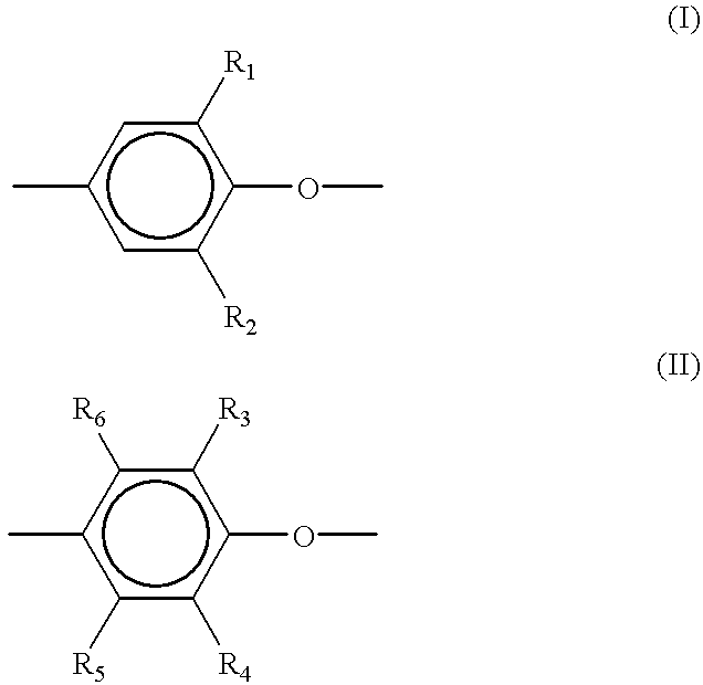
c1c(C)cc([R2])c(OC)c1[R1].c1([R6])c(C)c([R5])c([R4])c(OC)c1[R3]
